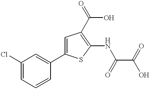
C1(Cl)=CC=CC(C2=CC(C(O)=O)=C(NC(C(=O)O)=O)S2)=C1
